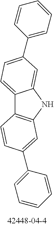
C12=CC=C(C3=CC=CC=C3)C=C1NC1=C2C=CC(C2=CC=CC=C2)=C1
